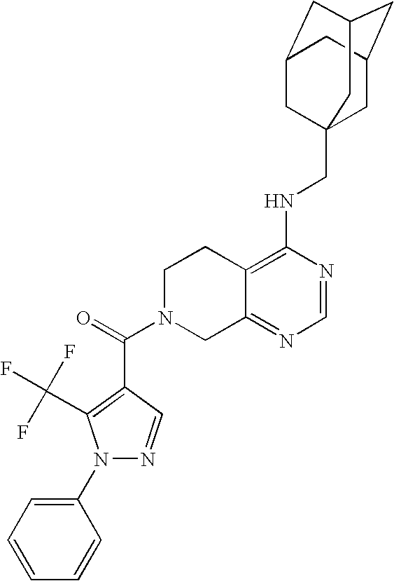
C12=C(NCC34CC5CC(CC(C3)C5)C4)N=CN=C1CN(C(=O)C1=C(C(F)(F)F)N(C3=CC=CC=C3)N=C1)CC2
